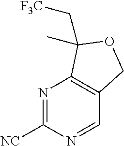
N1=C([NC])N=CC2=C1C(C[F3C])(C)OC2
